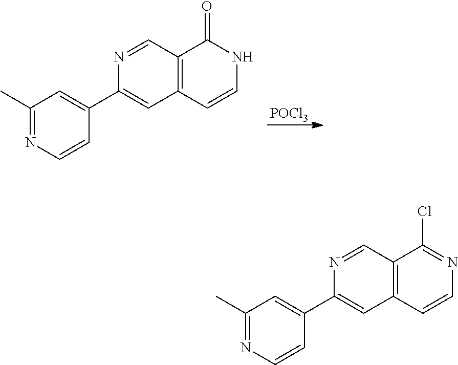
[POCl3].N1=CC2=C(C=C1C1=CC(C)=NC=C1)C=CNC2=O.N1=CC2=C(C=C1C1=CC(C)=NC=C1)C=CN=C2Cl
